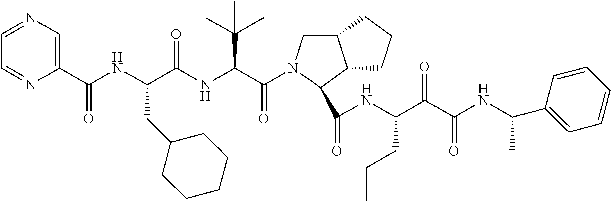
C1=NC=C(C(NC(C(NC(C(=O)N2CC3C(C2C(NC(C(C(NC(C2=CC=CC=C2)C)=O)=O)CCC)=O)CCC3)C(C)(C)C)=O)CC2CCCCC2)=O)N=C1
